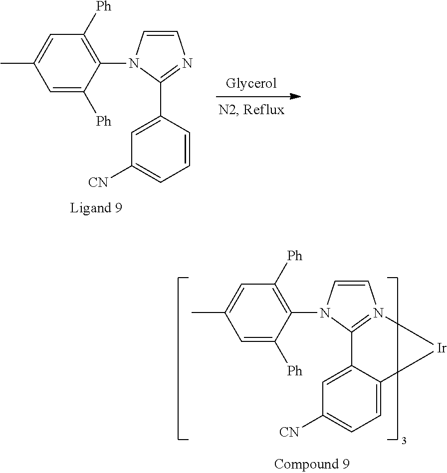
C1=CN(C2=C([Ph])C=C(C)C=C2[Ph])C(C2=CC([CN])=CC=C2)=N1.C1=CN(C2=C([Ph])C=C(C)C=C2[Ph])C2=N1[Ir]C1=CC=C([CN])C=C21
